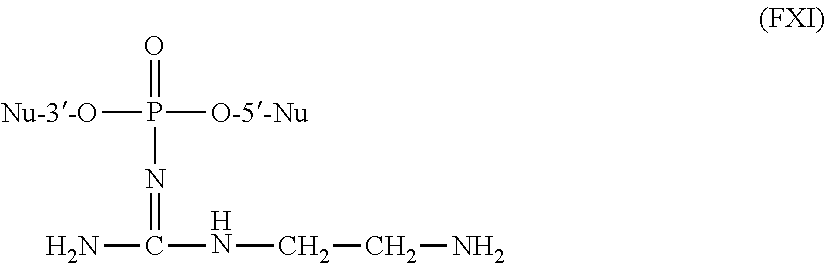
[Nu-3-O]P([O-5-Nu])(=O)N=C(NCCN)N
